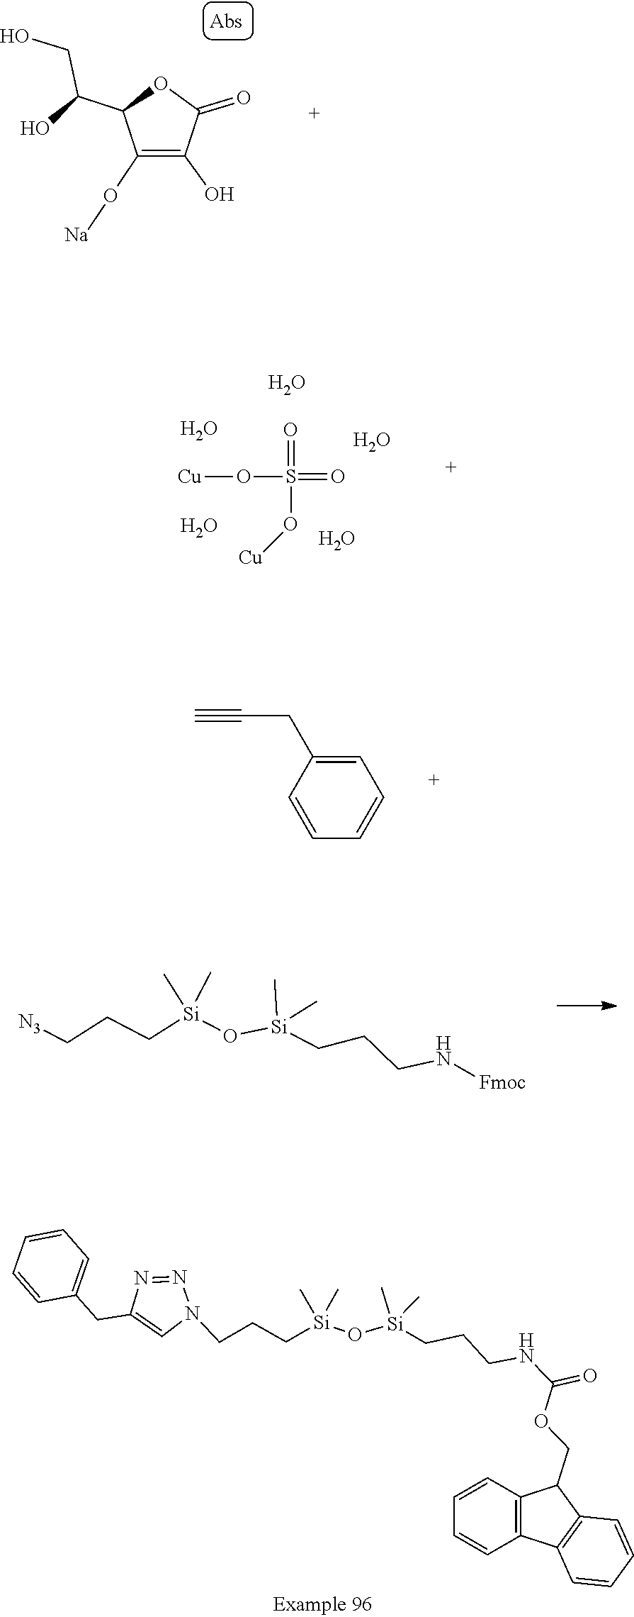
C1(C(O)CO)C(O[Na])=C(O)C(=O)O1.[Cu]OS(=O)(=O)O[Cu].O.O.O.O.O.C1(CC#C)=CC=CC=C1.C(C[N3])C[Si](C)(C)O[Si](C)(CCCN[Fmoc])C.C1=CC(CC2=CN(CCC[Si](C)(C)O[Si](C)(C)CCCNC(OCC3C4=C(C5=C3C=CC=C5)C=CC=C4)=O)N=N2)=CC=C1
